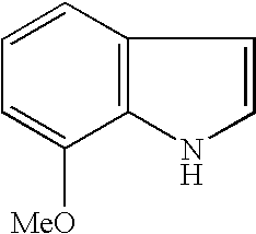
C1=CC2=C(C([MeO])=C1)NC=C2
